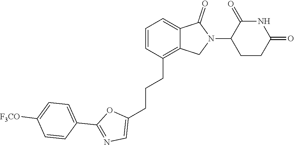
C1(CCCC2=CN=C(C3=CC=C([F3CO])C=C3)O2)=C2C(=CC=C1)C(=O)N(C1CCC(=O)NC1=O)C2
